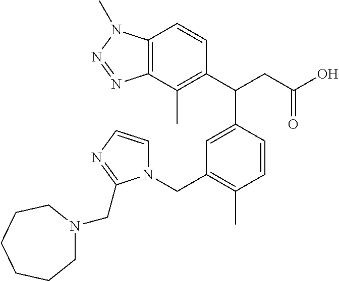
C1(C(CC(O)=O)C2=CC(CN3C=CN=C3CN3CCCCCC3)=C(C)C=C2)=C(C)C2=C(C=C1)N(C)N=N2
